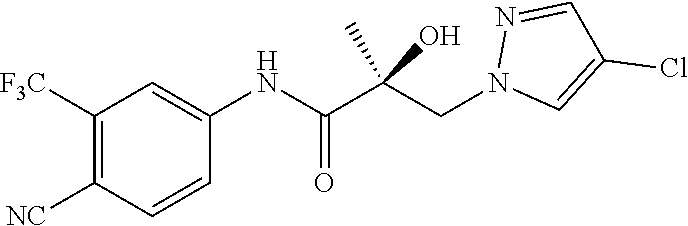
C1=C(NC(C(CN2C=C(Cl)C=N2)(C)O)=O)C=CC([NC])=C1[F3C]
